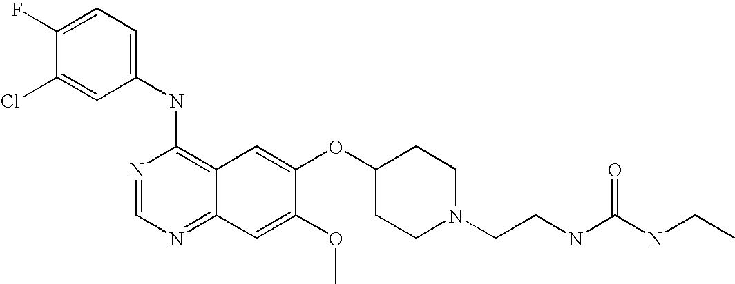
C1(NC2=C3C(=NC=N2)C=C(OC)C(OC2CCN(CCNC(NCC)=O)CC2)=C3)=CC=C(F)C(Cl)=C1
